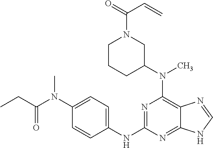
N(C1=C2C(=NC(NC3=CC=C(N(C(CC)=O)C)C=C3)=N1)NC=N2)(C1CN(C(=O)C=C)CCC1)C
